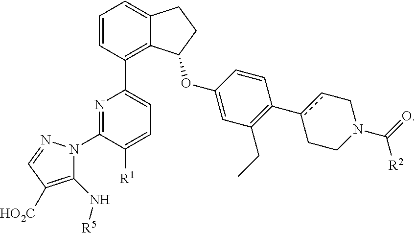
C1=CC(C2=CC=C([R1])C(N3C(N[R5])=C([HO2C])C=N3)=N2)=C2C(=C1)CCC2OC1=CC(CC)=C(c2cCN(C(=O)[R2])CC2)C=C1
